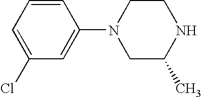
C1=CC=C(Cl)C=C1N1CC(C)NCC1
